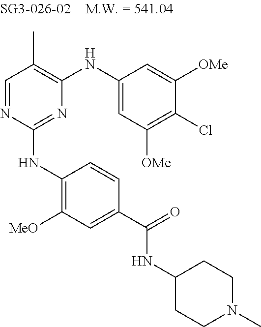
N1=C(NC2=C([MeO])C=C(C(=O)NC3CCN(C)CC3)C=C2)N=CC(C)=C1NC1=CC([OMe])=C(Cl)C([OMe])=C1
